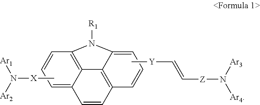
C1=CC=C2C3=C1N([R1])C1=CC=CC(=C31)C=C2.C[X]N([Ar1])[Ar2].C[Y]C=C[Z]N([Ar3])[Ar4]
